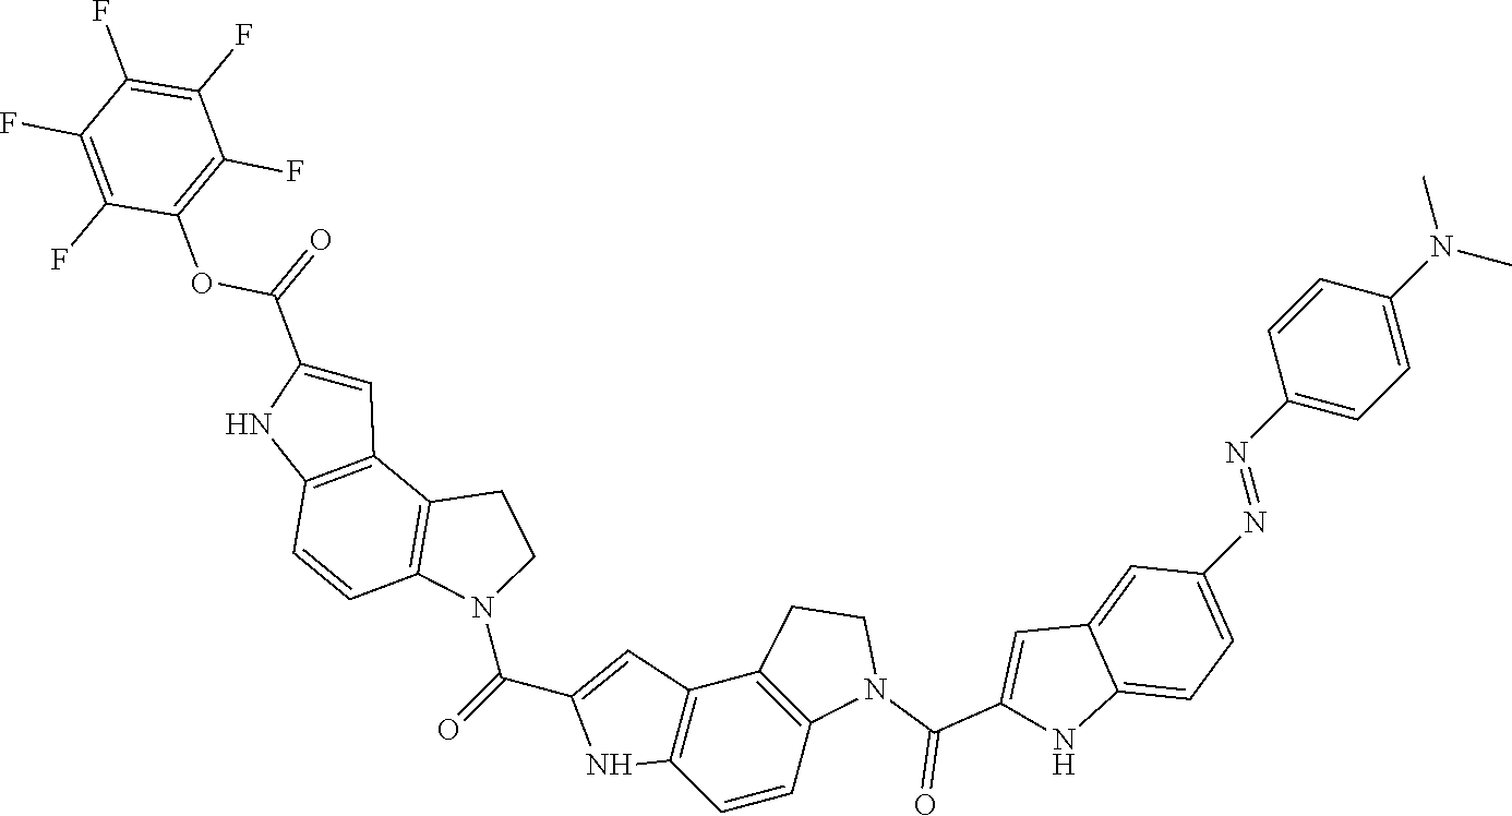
C1=CC2=C(C3=C1NC(C(OC1=C(F)C(F)=C(F)C(F)=C1F)=O)=C3)CCN2C(C1=CC2=C(C=CC3=C2CCN3C(C2=CC3=CC(N=NC4=CC=C(N(C)C)C=C4)=CC=C3N2)=O)N1)=O
